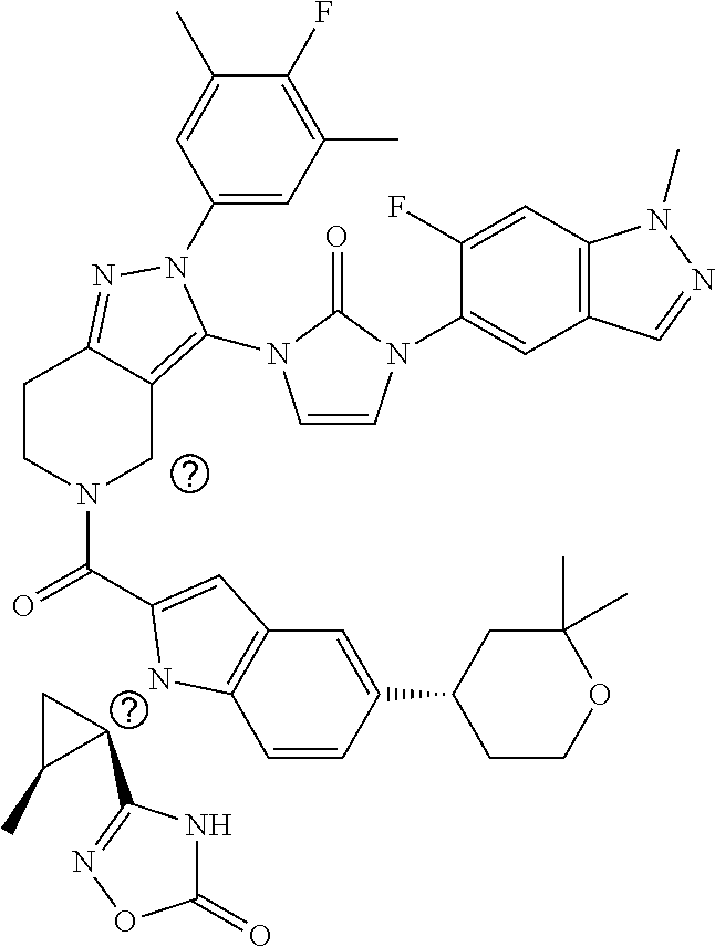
C1(N2C(N3C=CN(C4=CC5=C(C=C4F)N(C)N=C5)C3=O)=C3CN(C(=O)C4=CC5=C(N4)C=CC(C4CCOC(C)(C)C4)=C5)CCC3=N2)=CC(C)=C(F)C(C)=C1.C1C(C)C1C1=NOC(=O)N1
